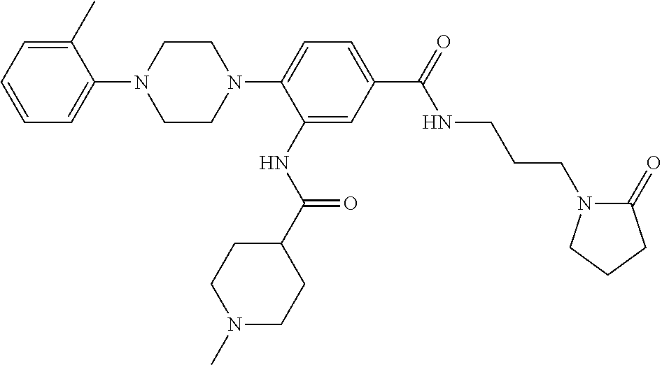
C1=C(C)C(N2CCN(C3=CC=C(C(NCCCN4C(=O)CCC4)=O)C=C3NC(=O)C3CCN(C)CC3)CC2)=CC=C1
